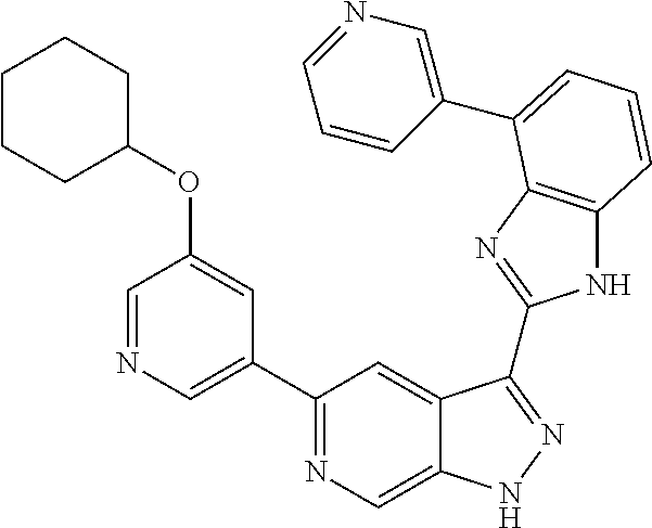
C1(C2=NC=C3C(=C2)C(C2=NC4=C(N2)C=CC=C4C2=CN=CC=C2)=NN3)=CN=CC(OC2CCCCC2)=C1
